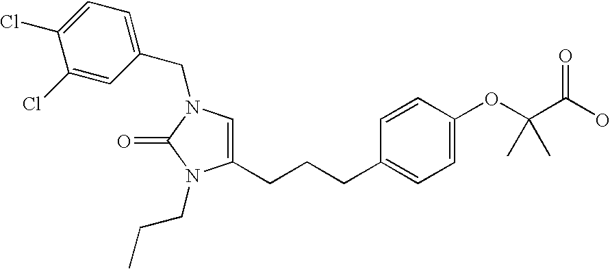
C1(Cl)=CC(CN2C=C(CCCC3=CC=C(OC(C(O)=O)(C)C)C=C3)N(CCC)C2=O)=CC=C1Cl
